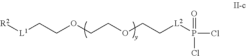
[R2][L1]CCOCCOCC[L2]P(Cl)(=O)Cl
